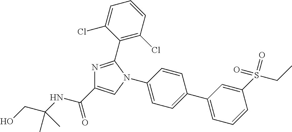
N1(C2=CC=C(C3=CC=CC(S(=O)(CC)=O)=C3)C=C2)C(C2=C(Cl)C=CC=C2Cl)=NC(C(=O)NC(CO)(C)C)=C1
